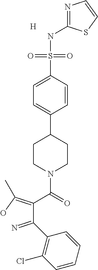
N1=C(NS(C2=CC=C(C3CCN(C(C(C(=N)C4=C(Cl)C=CC=C4)=C(O)C)=O)CC3)C=C2)(=O)=O)SC=C1.[H]
